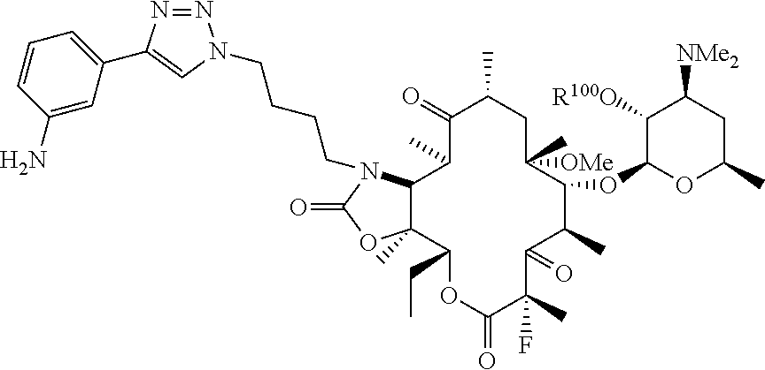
C12C(C)(C(CC)OC(=O)C(C)(F)C(=O)C(C)C(OC3C([R100O])C([NMe2])CC(C)O3)C([OMe])(C)CC(C)C(=O)C1C)OC(=O)N2CCCCN1N=NC(C2=CC=CC(N)=C2)=C1
